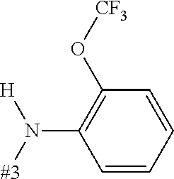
[#3]N([H])C1=C(O[CF3])C=CC=C1
